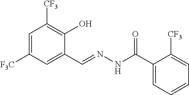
C1=C([F3C])C=C(C=NNC(C2=CC=CC=C2[CF3])=O)C(O)=C1[CF3]
